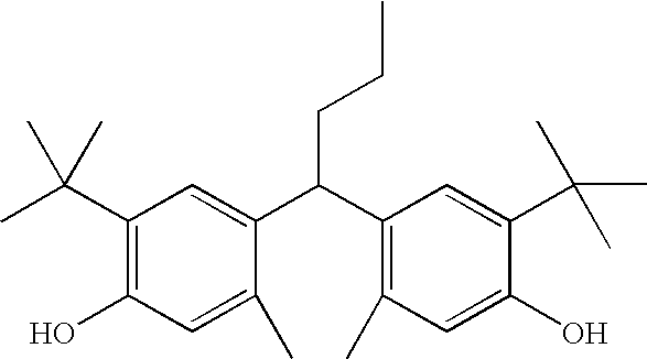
C1(C(C)(C)C)=C(O)C=C(C)C(C(C2=C(C)C=C(O)C(C(C)(C)C)=C2)CCC)=C1
